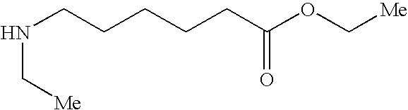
N(CCCCCC(OC[Me])=O)C[Me]
